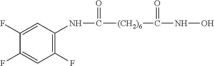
C1(F)=CC(NC(=O)[(CH2)6]C(NO)=O)=C(F)C=C1F
